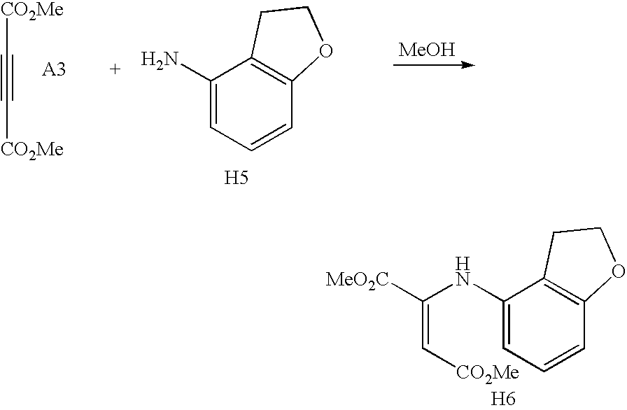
C1(NC(=C[CO2Me])[MeO2C])=CC=CC2=C1CCO2.[H6].[CO2Me]C#C[CO2Me].[MeOH].C1(N)=CC=CC2=C1CCO2.[H5]
